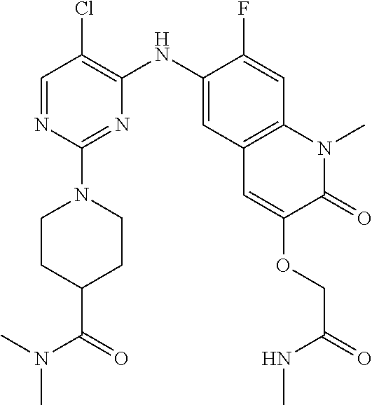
C1=NC(N2CCC(C(=O)N(C)C)CC2)=NC(NC2=CC3=C(C=C2F)N(C)C(=O)C(OCC(=O)NC)=C3)=C1Cl
